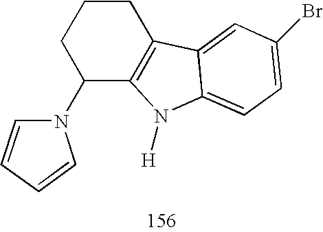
C1CCC(N2C=CC=C2)C2=C1C1=CC(Br)=CC=C1N2[H]
